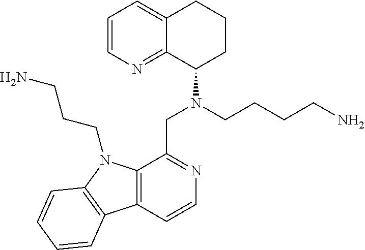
C1=CN=C2C(=C1)CCCC2N(CCCCN)CC1=NC=CC2=C1N(CCCN)C1=C2C=CC=C1
